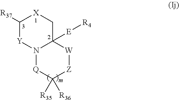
C1([R37])[Y]N2C([E][R4])(C[X]1)[W][Z]C([R35])([R36])[Q]2
